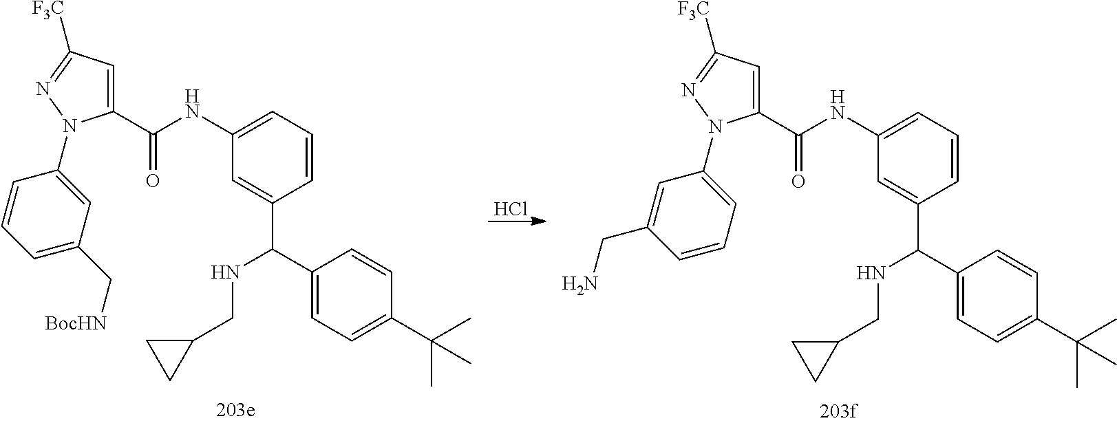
C1(C(C2=CC(NC(C3=CC([F3C])=NN3C3=CC(C[BocHN])=CC=C3)=O)=CC=C2)NCC2CC2)=CC=C(C(C)(C)C)C=C1.Cl.C1(C(C2=CC(NC(C3=CC([F3C])=NN3C3=CC=CC(CN)=C3)=O)=CC=C2)NCC2CC2)=CC=C(C(C)(C)C)C=C1
